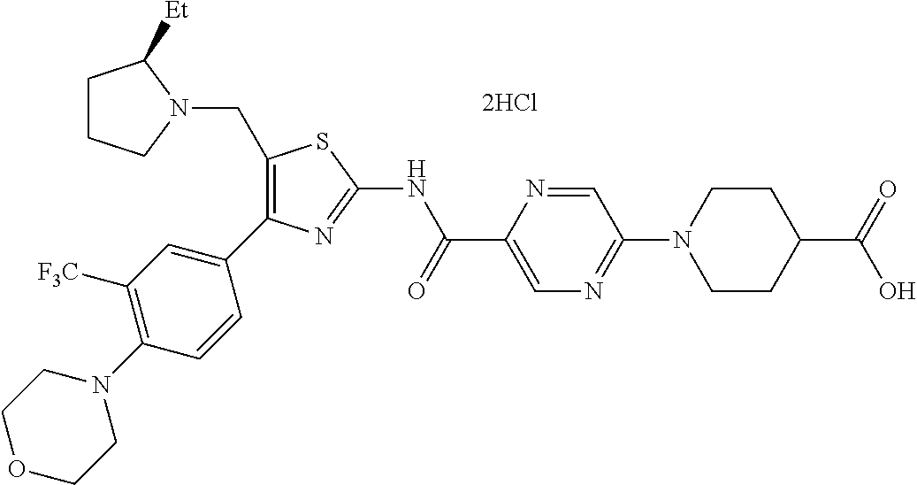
C1(CN2C([Et])CCC2)=C(C2=CC([F3C])=C(N3CCOCC3)C=C2)N=C(NC(C2=CN=C(N3CCC(C(=O)O)CC3)C=N2)=O)S1
